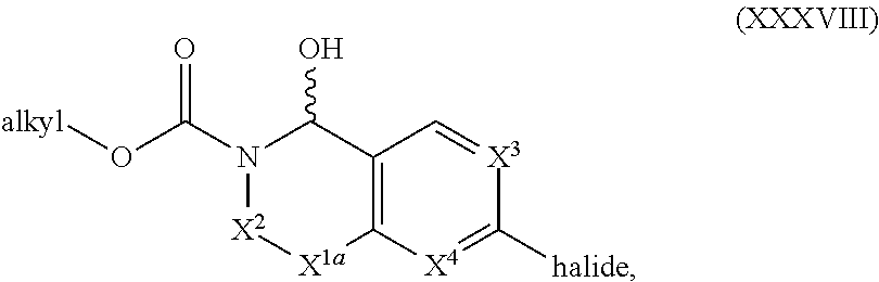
C12=C([X4]=C([halide])[X3]=C1)[X1a][X2]N(C(O[alkyl])=O)C2O
